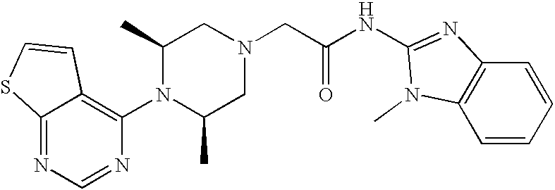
C12=NC=NC(N3C(C)CN(CC(NC4=NC5=C(C=CC=C5)N4C)=O)CC3C)=C1C=CS2
